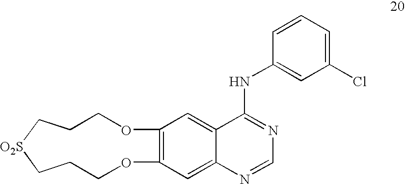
C12=C(C=C3C(=C1)N=CN=C3NC1=CC(Cl)=CC=C1)OCCC[O2S]CCCO2
